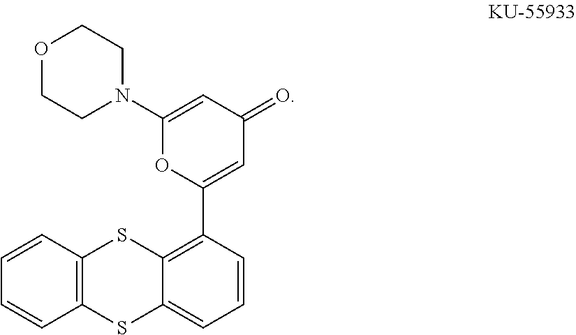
C1=CC(C2=CC(=O)C=C(N3CCOCC3)O2)=C2C(=C1)SC1=C(S2)C=CC=C1
